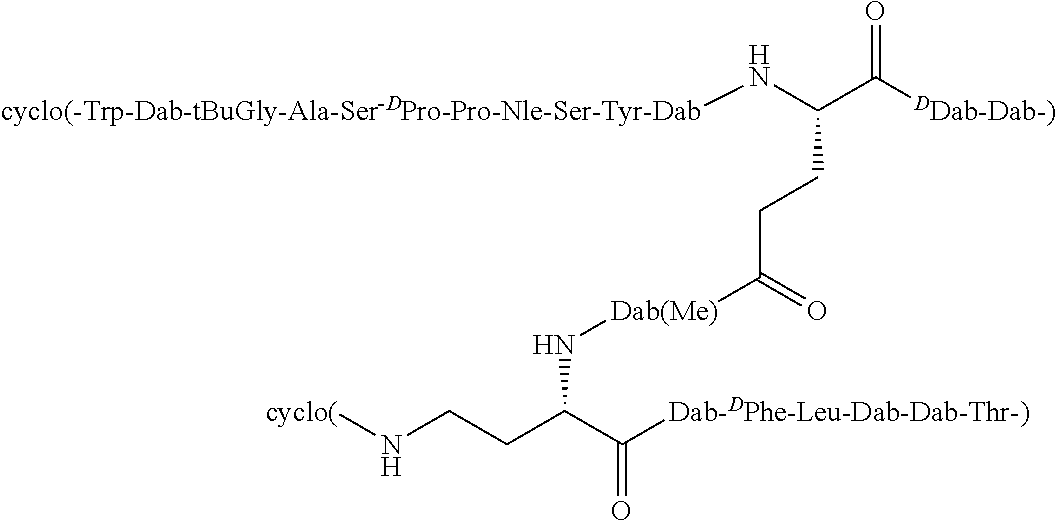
C(C([DDab-Dab-)])=O)(CCC(=O)[Dab(Me)]NC(CCN[cyclo(])C([Dab-DPhe-Leu-Dab-Dab-Thr-)])=O)N[cyclo(-Trp-Dab-tBuGly-Ala-Ser-DPro-Pro-Nle-Ser-Tyr-Dab]
